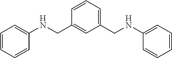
C1=CC=C(CNC2=CC=CC=C2)C=C1CNC1=CC=CC=C1
